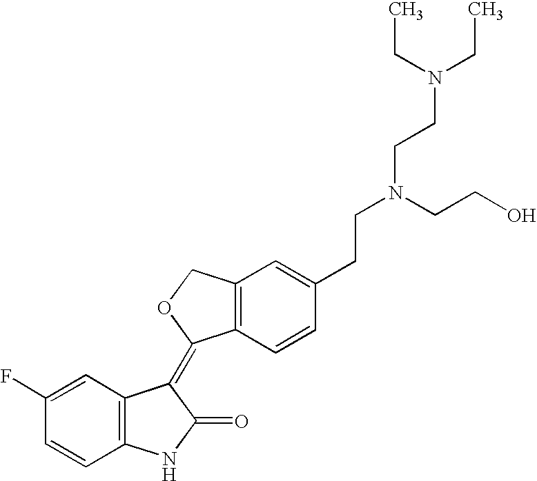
C12=C(C=CC(CCN(CCN(CC)CC)CCO)=C1)C(=C1C3=C(NC1=O)C=CC(F)=C3)OC2
